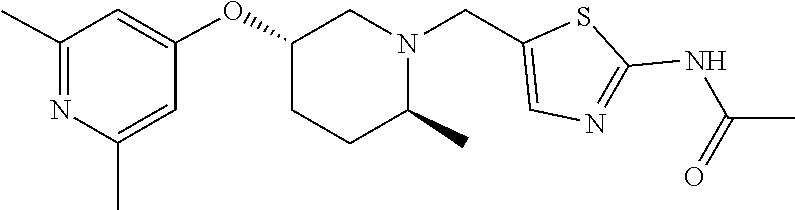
C1=C(C)N=C(C)C=C1OC1CCC(C)N(CC2=CN=C(NC(=O)C)S2)C1
